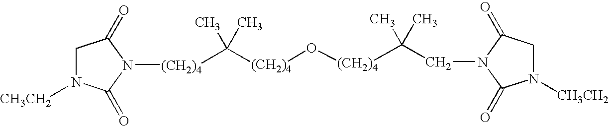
C([(CH2)4]O[(CH2)4]C(C)(C)CN1C(=O)CN([CH3CH2])C1=O)(C)(C)[(CH2)4]N1C(=O)CN([CH3CH2])C1=O
